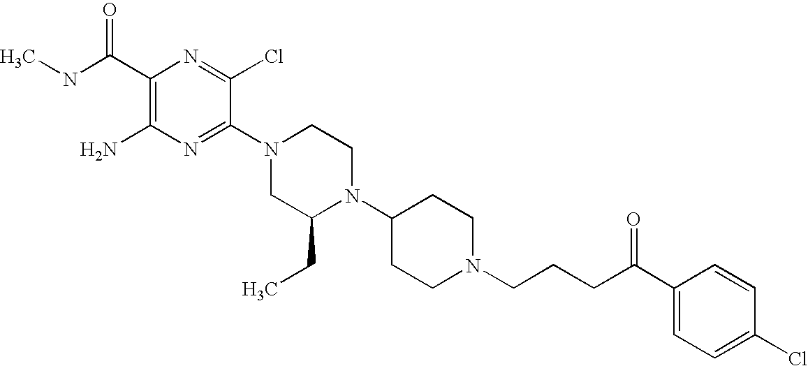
C1(C(NC)=O)=C(N)N=C(N2CC(CC)N(C3CCN(CCCC(C4=CC=C(Cl)C=C4)=O)CC3)CC2)C(Cl)=N1
